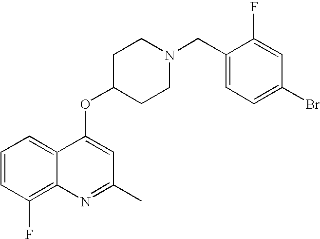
C1=CC(F)=C2C(=C1)C(OC1CCN(CC3=CC=C(Br)C=C3F)CC1)=CC(C)=N2
